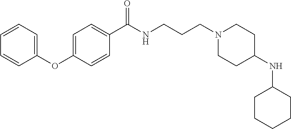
C1(OC2=CC=C(C(NCCCN3CCC(NC4CCCCC4)CC3)=O)C=C2)=CC=CC=C1
